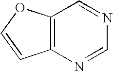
C12=C(N=CN=C1)C=CO2
